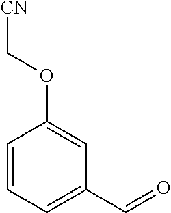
C1=CC=C(C=O)C=C1OC[CN]
